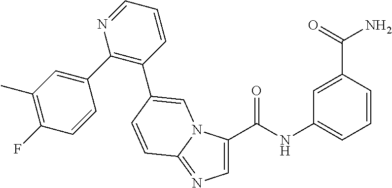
C(NC1=CC=CC(C(N)=O)=C1)(=O)C1=CN=C2N1C=C(C1=C(C3=CC(C)=C(F)C=C3)N=CC=C1)C=C2
